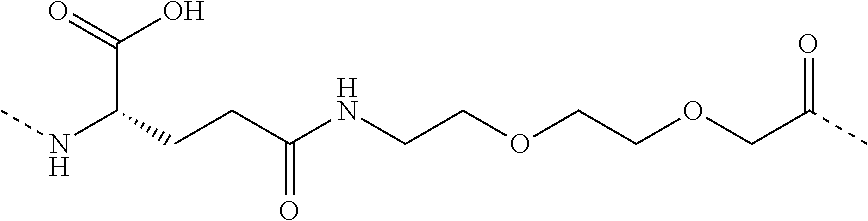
CNC(CCC(NCCOCCOCC(C)=O)=O)C(=O)O
